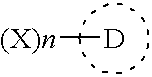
[D][(X)n]
